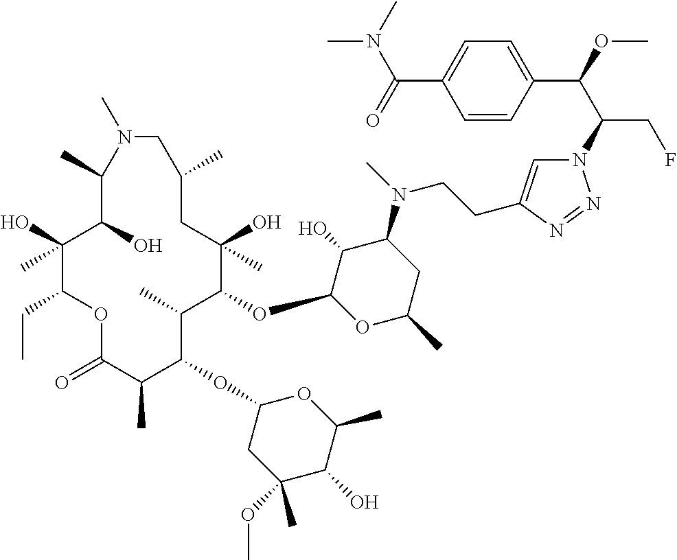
C1(O)(C)C(CC)OC(=O)C(C)C(OC2CC(OC)(C)C(O)C(C)O2)C(C)C(OC2OC(C)CC(N(C)CCC3=CN(C(C(OC)C4=CC=C(C(=O)N(C)C)C=C4)CF)N=N3)C2O)C(O)(C)CC(C)CN(C)C(C)C1O
